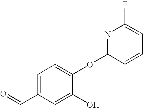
C1=C(C=O)C=C(O)C(OC2=NC(F)=CC=C2)=C1
